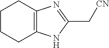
C1CCC2=C(C1)NC(C[CN])=N2
